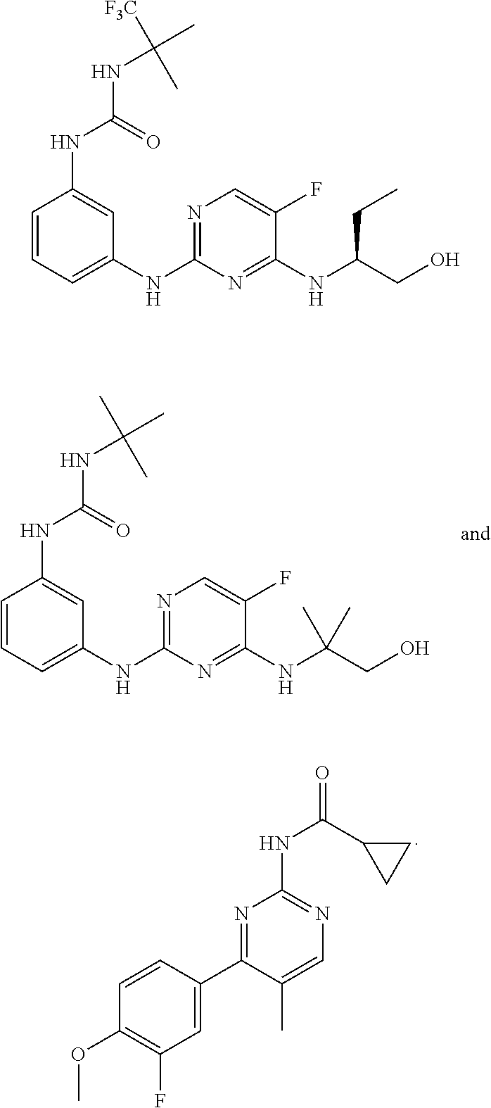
C1=CC=C(NC2=NC=C(F)C(NC(CO)(C)C)=N2)C=C1NC(NC(C)(C)C)=O.N1=C(C2=CC(F)=C(OC)C=C2)C(C)=CN=C1NC(=O)C1CC1.C1=CC=C(NC2=NC=C(F)C(NC(CO)CC)=N2)C=C1NC(NC(C)([F3C])C)=O
